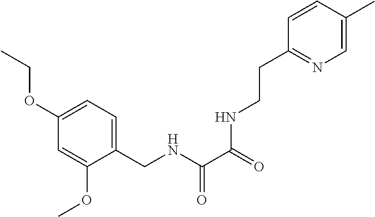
C1(OCC)=CC=C(CNC(C(=O)NCCC2=NC=C(C)C=C2)=O)C(OC)=C1
